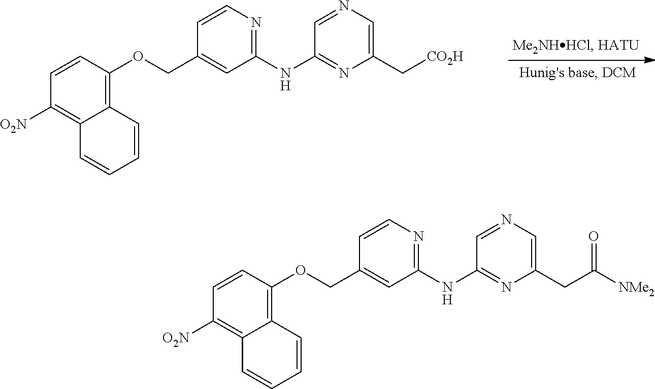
C1=CC(OCC2=CC(NC3=NC(C[CO2H])=CN=C3)=NC=C2)=C2C(=C1[O2N])C=CC=C2.C1=CC(OCC2=CC(NC3=NC(CC([NMe2])=O)=CN=C3)=NC=C2)=C2C(=C1[O2N])C=CC=C2
